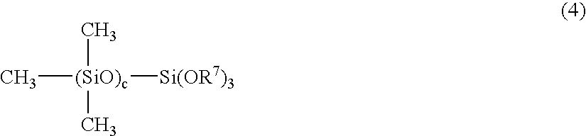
C[(SiO)c]([Si(OR7)3])(C)C
